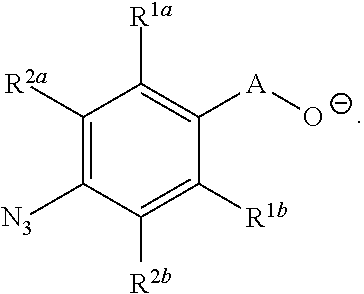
C1([R2a])=C([N3])C([R2b])=C([R1b])C([A][O-])=C1[R1a]
